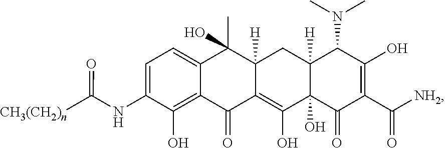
C12=CC=C(NC([CH3(CH2)n])=O)C(O)=C1C(=O)C1=C(O)C3(O)C([H])(CC1([H])C2(C)O)C(N(C)C)C(O)=C(C([NH2])=O)C3=O
